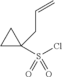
C1(S(Cl)(=O)=O)(CC=C)CC1
